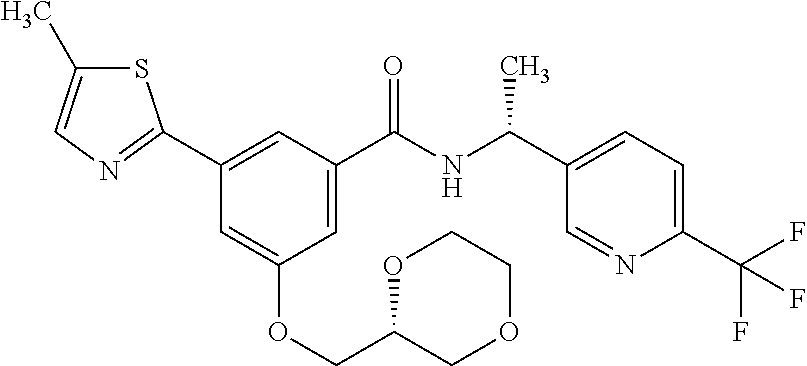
C1=C(C(NC(C2=CC=C(C(F)(F)F)N=C2)C)=O)C=C(C2=NC=C(C)S2)C=C1OCC1COCCO1
